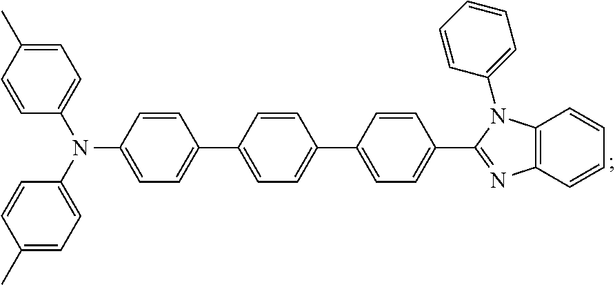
N(C1=CC=C(C2=CC=C(C3=CC=C(C4=NC5=C(C=CC=C5)N4C4=CC=CC=C4)C=C3)C=C2)C=C1)(C1=CC=C(C)C=C1)C1=CC=C(C)C=C1
